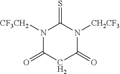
N1([CF3CH2])C(=O)CC(=O)N([CH2CF3])C1=S
